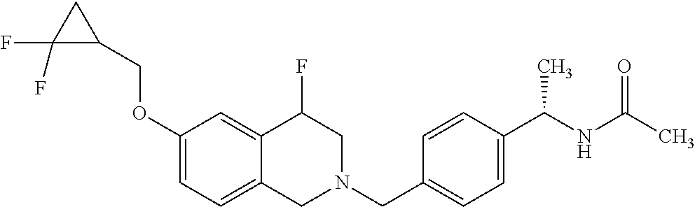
C1(OCC2CC2(F)F)=CC=C2C(=C1)C(F)CN(CC1=CC=C(C(NC(C)=O)C)C=C1)C2
